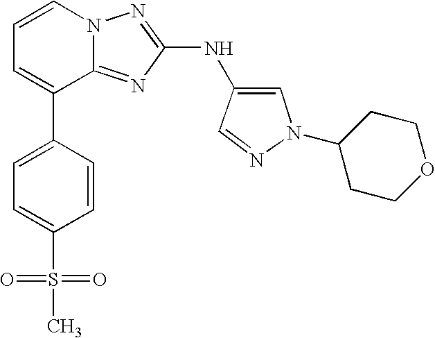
C1=CN2C(=NC(NC3=CN(C4CCOCC4)N=C3)=N2)C(C2=CC=C(S(=O)(=O)C)C=C2)=C1
